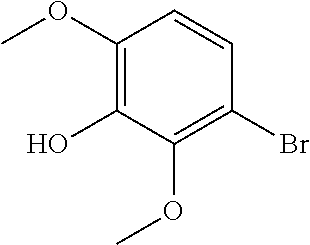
C1(OC)=C(O)C(OC)=C(Br)C=C1
